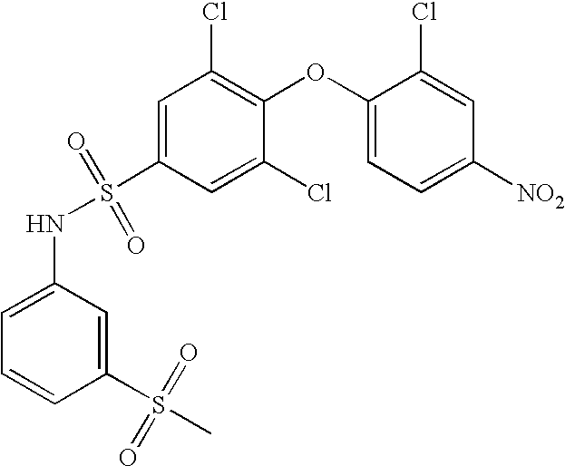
C1=C(S(NC2=CC=CC(S(C)(=O)=O)=C2)(=O)=O)C=C(Cl)C(OC2=CC=C([NO2])C=C2Cl)=C1Cl
